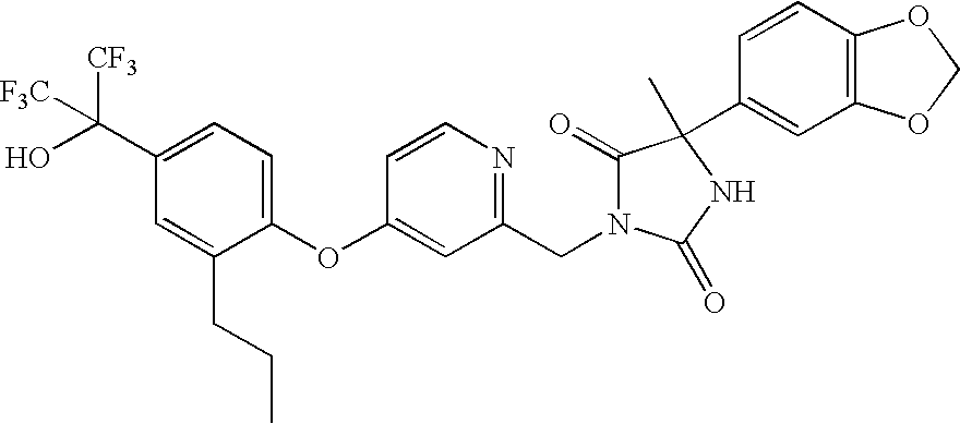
C1(OC2=CC(CN3C(=O)C(C4=CC5=C(C=C4)OCO5)(C)NC3=O)=NC=C2)=CC=C(C(O)([CF3])[F3C])C=C1CCC
